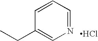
C1=CC=NC=C1CC.Cl
